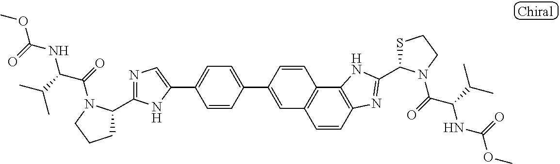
C1(C2=CC=C(C3=CC4=C(C5=C(N=C(C6SCCN6C(C(C(C)C)NC(=O)OC)=O)N5)C=C4)C=C3)C=C2)=CN=C(C2CCCN2C(=O)C(C(C)C)NC(=O)OC)N1
